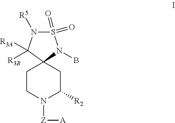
C1CN([Z][A])C([R2])CC12N(B)S(=O)(=O)N([R5])C2([R3A])[R3B]
